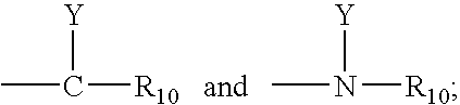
CC([Y])[R10].CN([Y])[R10]
